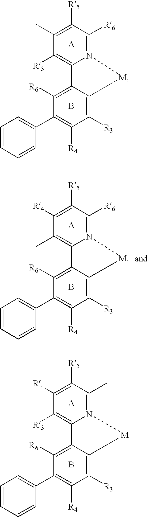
C1([R3])=C2N(=C([R6])C([R5])=C1C)[M]C1=C([R3])C([R4])=C(C3=CC=CC=C3)C([R6])=C21.B.B.C1(C)=C2N(=C([R6])C([R5])=C1[R4])[M]C1=C([R3])C([R4])=C(C3=CC=CC=C3)C([R6])=C21.B.C1([R3])=C2N(=C(C)C([R5])=C1[R4])[M]C1=C([R3])C([R4])=C(C3=CC=CC=C3)C([R6])=C21
